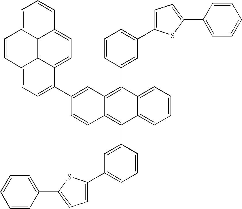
C12=CC=CC=C1C(C1=CC(C3=CC=C(C4=CC=CC=C4)S3)=CC=C1)=C1C(=C2C2=CC(C3=CC=C(C4=CC=CC=C4)S3)=CC=C2)C=C(C2=CC=C3C4=C5C(=CC=C24)C=CC=C5C=C3)C=C1
